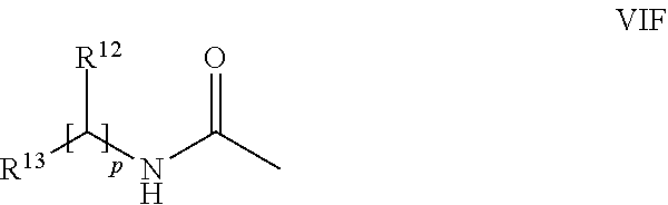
N(C([R13])[R12])C(C)=O
